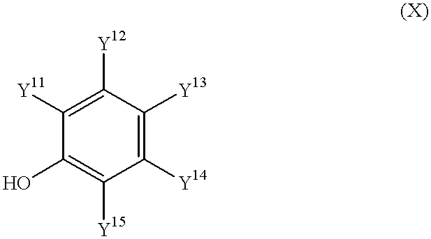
C1([Y14])=C([Y13])C([Y12])=C([Y11])C(O)=C1[Y15]
